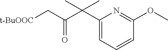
C(=O)(C(C1=CC=CC(OC)=N1)(C)C)C[t-BuOOC]
